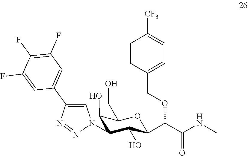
C1(O)C(CO)OC(C(C(NC)=O)OCC2=CC=C([CF3])C=C2)C(O)C1N1C=C(C2=CC(F)=C(F)C(F)=C2)N=N1
